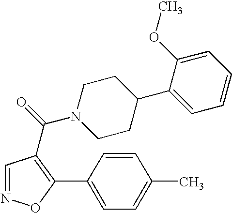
C1=CC(C2=C(C(=O)N3CCC(C4=CC=CC=C4OC)CC3)C=NO2)=CC=C1C
